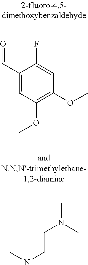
C1(C=O)=CC(OC)=C(OC)C=C1F.CNCCN(C)C
